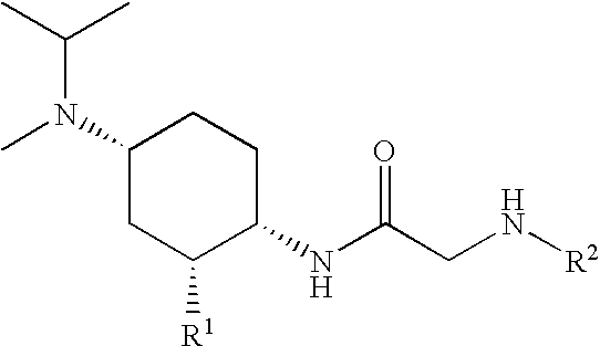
C1(N(C)C(C)C)CC([R1])C(NC(CN[R2])=O)CC1
